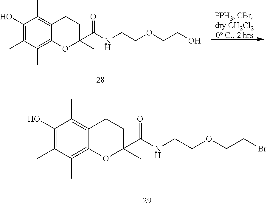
C1(O)=C(C)C(C)=C2C(=C1C)CCC(C(NCCOCCO)=O)(C)O2.C1(O)=C(C)C(C)=C2C(=C1C)CCC(C(NCCOCCBr)=O)(C)O2
